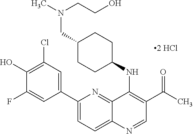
C1(C2=CC(Cl)=C(O)C(F)=C2)=CC=C2C(=N1)C(NC1CCC(CN(CCO)C)CC1)=C(C(=O)C)C=N2
